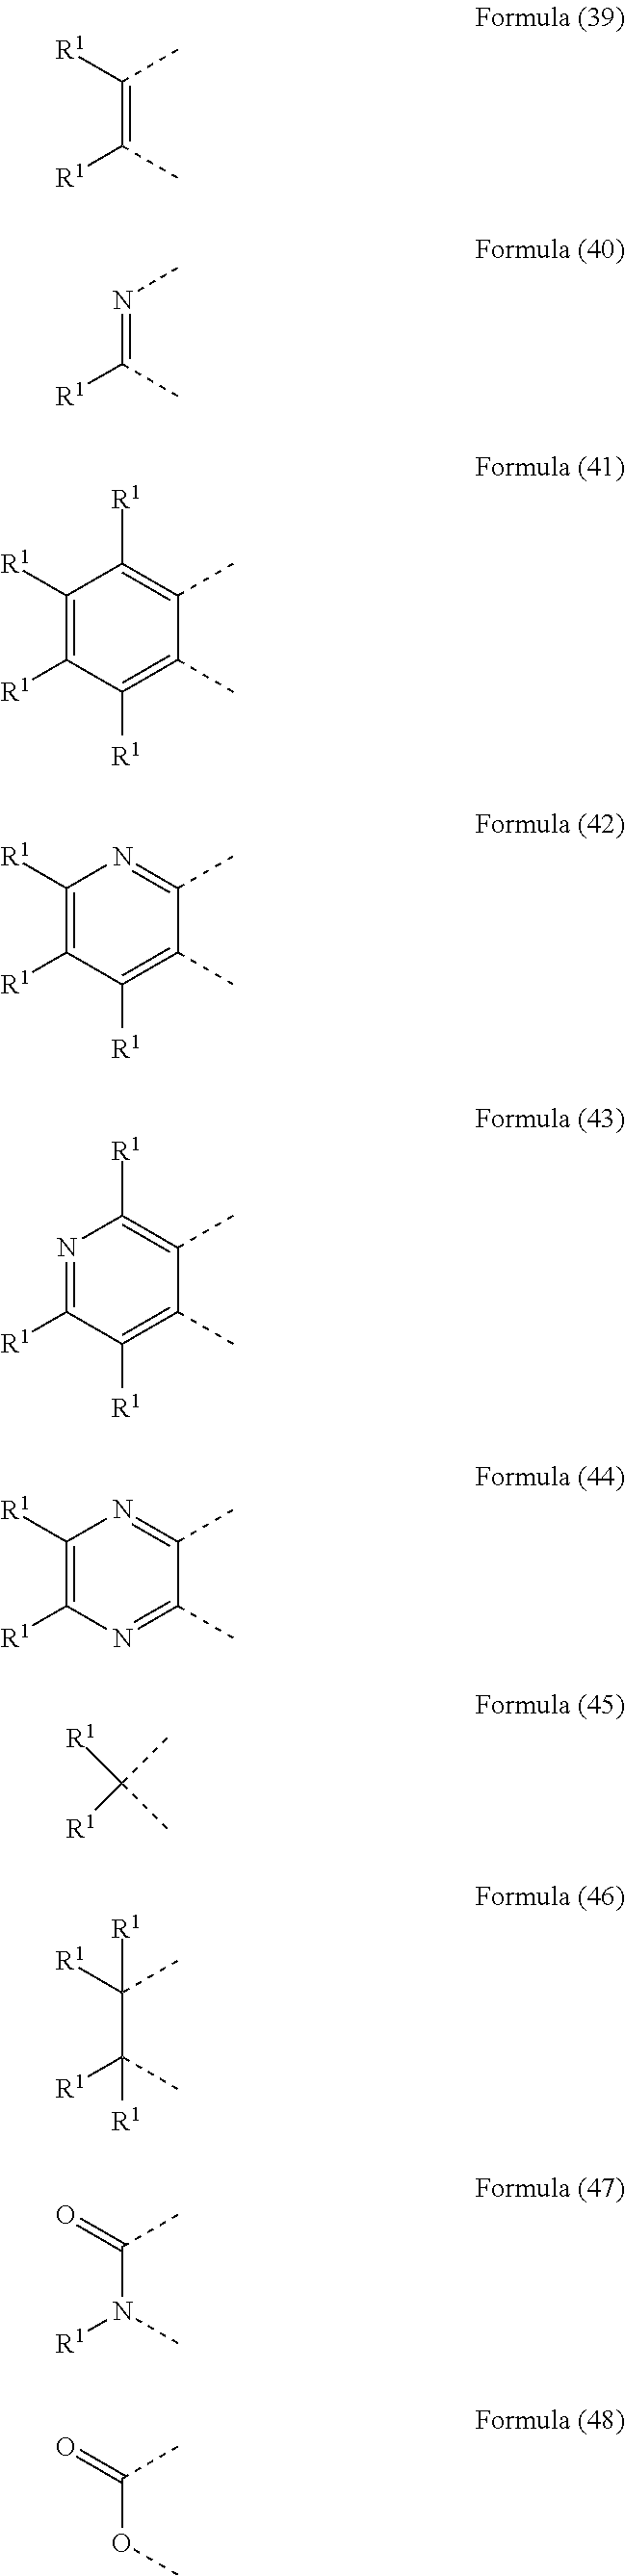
C(=C([R1])C)([R1])C.N(=C([R1])C)C.C1([R1])=C([R1])C([R1])=C(C)C(C)=C1[R1].C1([R1])=C([R1])C([R1])=C(C)C(C)=N1.N1=C([R1])C([R1])=C(C)C(C)=C1[R1].C1([R1])=C([R1])N=C(C)C(C)=N1.[R1]C(C)([R1])C.C(C([R1])(C)[R1])(C)([R1])[R1].C(N([R1])C)(C)=O.C(OC)(C)=O
